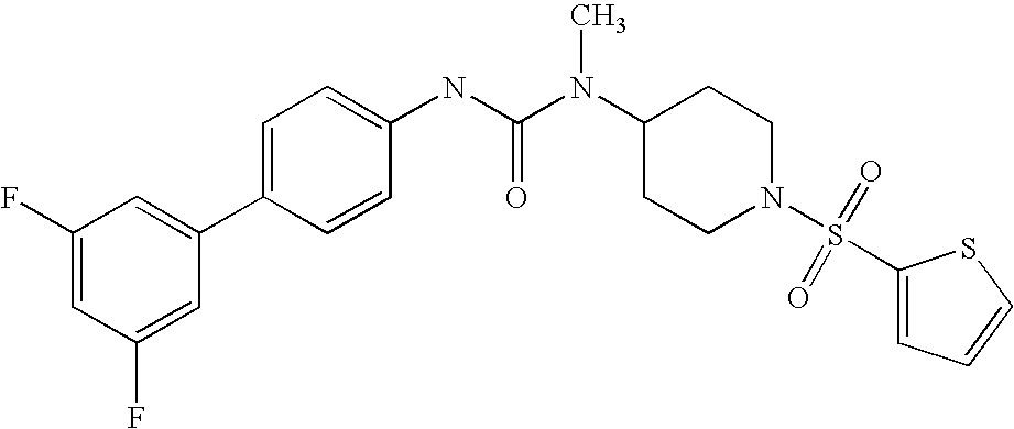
C1(F)=CC(F)=CC(C2=CC=C(NC(N(C3CCN(S(C4=CC=CS4)(=O)=O)CC3)C)=O)C=C2)=C1
